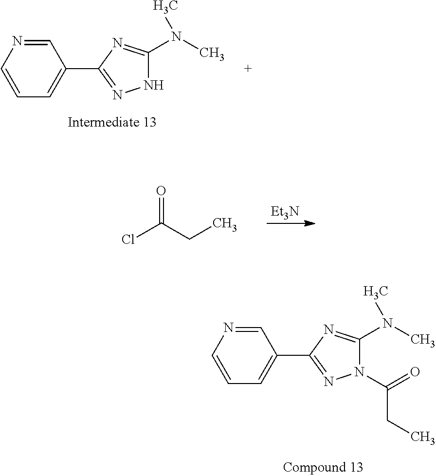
[Et3N].ClC(CC)=O.C1=NC=CC=C1C1=NNC(N(C)C)=N1.C1=NC=CC=C1C1=NN(C(=O)CC)C(N(C)C)=N1
